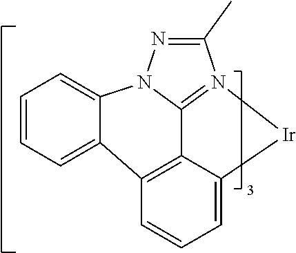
C1=CC=C2C3=C4C5=N(C(C)=NN5C2=C1)[Ir]C4=CC=C3
